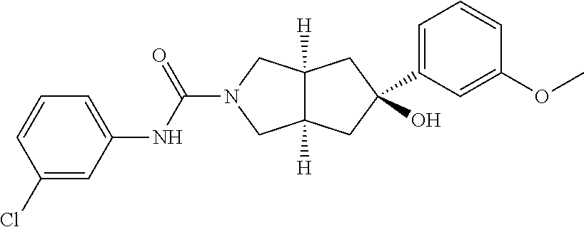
C12([H])C([H])(CC(O)(C3=CC=CC(OC)=C3)C1)CN(C(NC1=CC=CC(Cl)=C1)=O)C2
